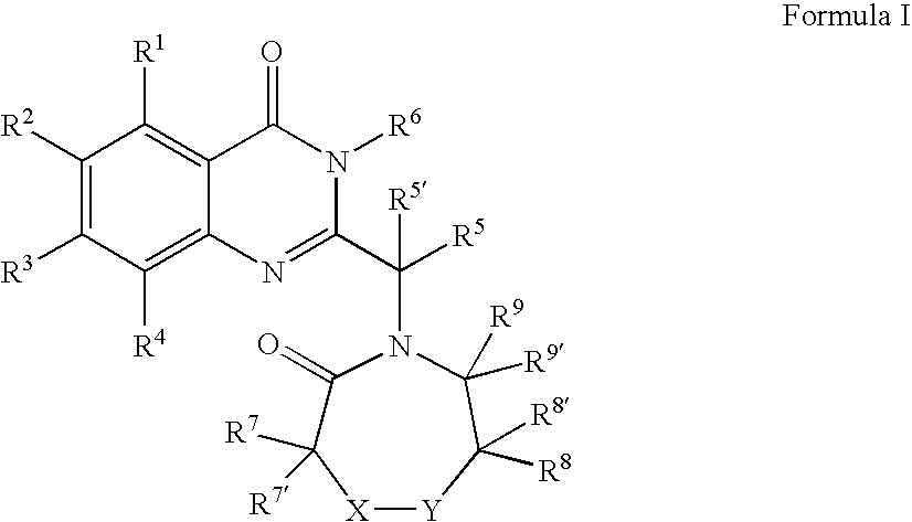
C1([R3])=C([R2])C([R1])=C2C(=C1[R4])N=C(C([R5])(N1C(=O)C([R7])([R7])[X][Y]C([R8])([R8])C1([R9])[R9])[R5])N([R6])C2=O
